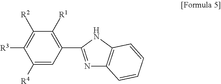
C1([R4])=CC(C2=NC3=C(N2)C=CC=C3)=C([R1])C([R2])=C1[R3]
